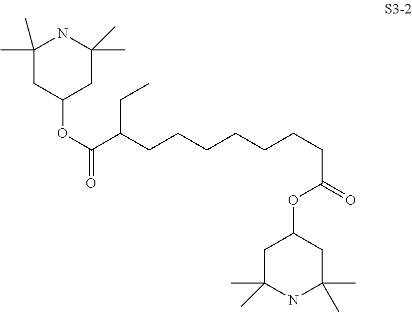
O(C(C(CCCCCCCC(=O)OC1CC(C)(C)NC(C)(C)C1)CC)=O)C1CC(C)(C)NC(C)(C)C1
